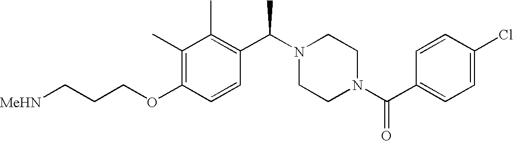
C(OC1=C(C)C(C)=C(C(N2CCN(C(C3=CC=C(Cl)C=C3)=O)CC2)C)C=C1)CC[MeHN]
